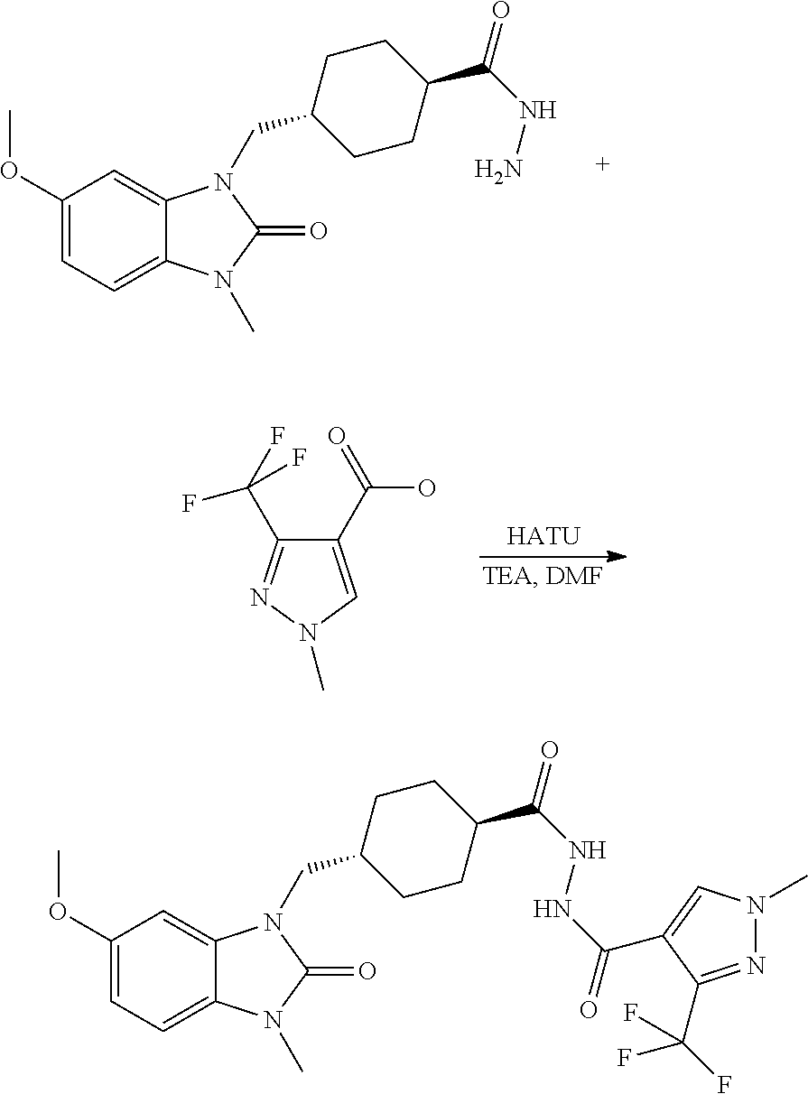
C1(OC)=CC=C2C(=C1)N(CC1CCC(C(NN)=O)CC1)C(=O)N2C.C1(C(=O)O)=CN(C)N=C1C(F)(F)F.[HATU].C1(OC)=CC=C2C(=C1)N(CC1CCC(C(NNC(=O)C3=CN(C)N=C3C(F)(F)F)=O)CC1)C(=O)N2C
